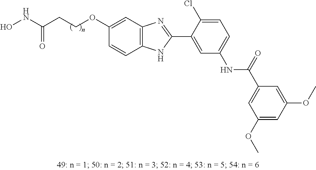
C1(C2=CC(NC(C3=CC(OC)=CC(OC)=C3)=O)=CC=C2Cl)=NC2=C(N1)C=CC(OCCC(=O)NO)=C2
